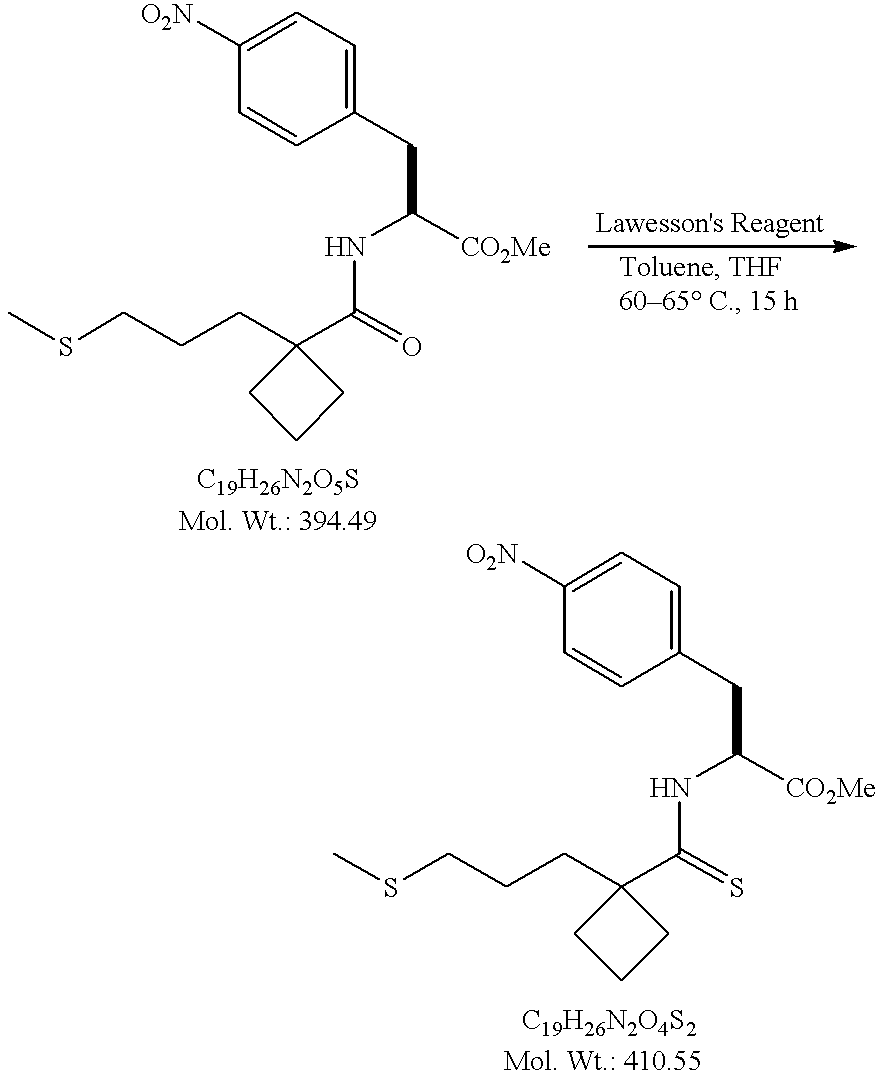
CSCCCC1(C(=O)NC(CC2=CC=C([O2N])C=C2)[CO2Me])CCC1.CSCCCC1(C(=S)NC(CC2=CC=C([O2N])C=C2)[CO2Me])CCC1
